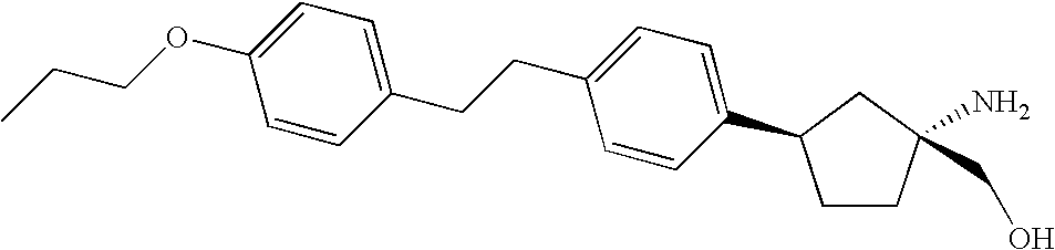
C1CC(CO)(N)CC1C1=CC=C(CCC2=CC=C(OCCC)C=C2)C=C1
